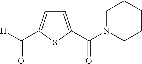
[H]C(=O)C1=CC=C(C(=O)N2CCCCC2)S1
